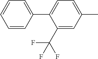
C1=C(C2=CC=CC=C2)C(C(F)(F)F)=CC(C)=C1
